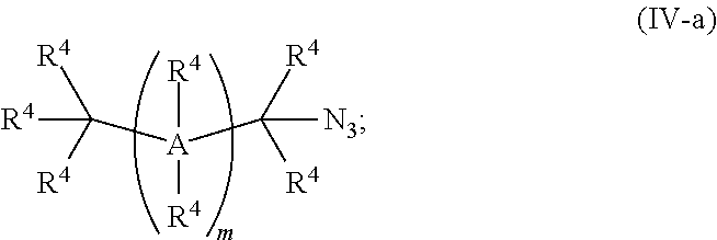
[R4][A]([R4])(C([N3])([R4])[R4])C([R4])([R4])[R4]
